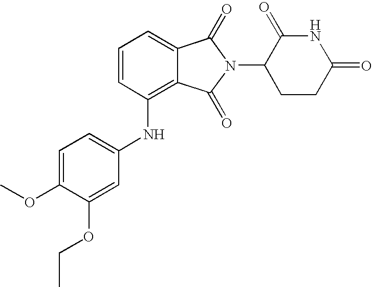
C1(NC2=C3C(=CC=C2)C(=O)N(C2CCC(=O)NC2=O)C3=O)=CC=C(OC)C(OCC)=C1
